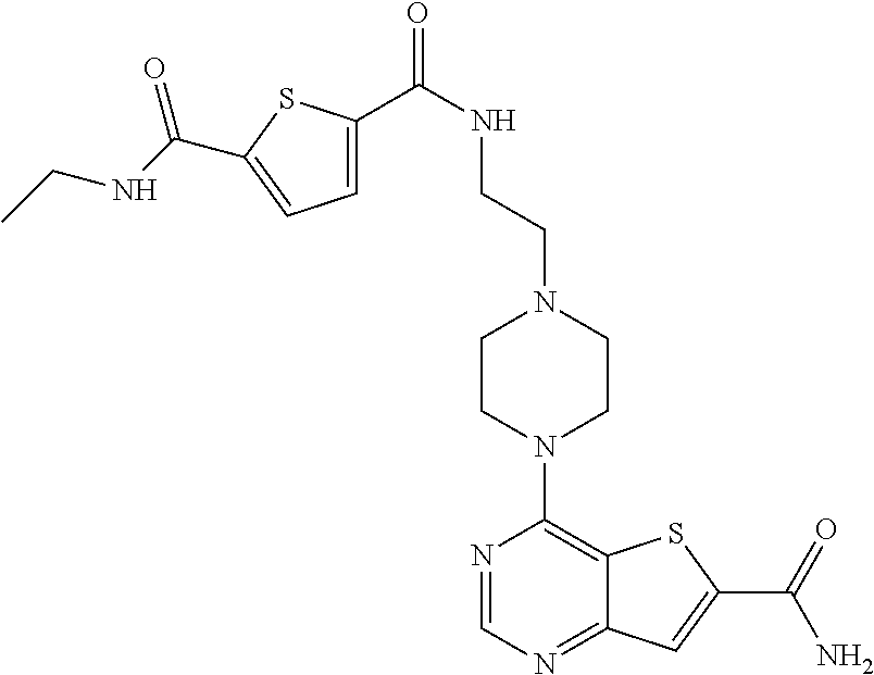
N1=CN=C2C(=C1N1CCN(CCNC(=O)C3=CC=C(C(NCC)=O)S3)CC1)SC(C(=O)N)=C2
